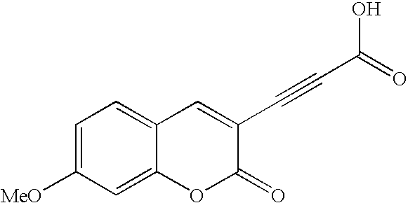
C1([MeO])=CC=C2C(=C1)OC(=O)C(C#CC(=O)O)=C2
